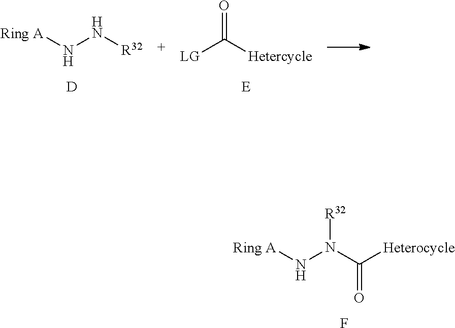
[Ring A]NN(C([Heterocycle])=O)[R32].F.[Ring A]NN[R32].[D].[LG]C([Hetercycle])=O
